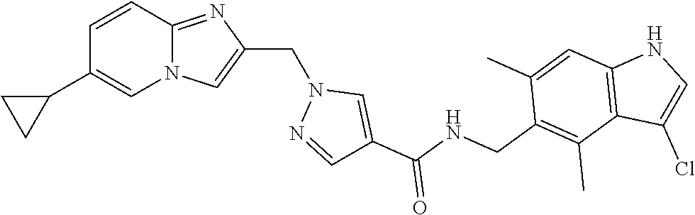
N12C(=NC(CN3N=CC(C(NCC4=C(C)C5=C(C=C4C)NC=C5Cl)=O)=C3)=C1)C=CC(C1CC1)=C2
